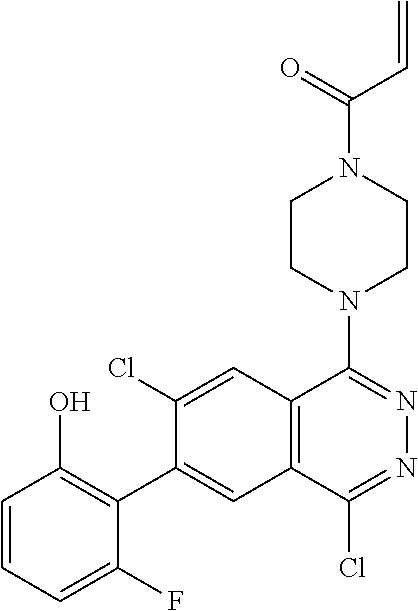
C1CN(C2=NN=C(Cl)C3=C2C=C(Cl)C(C2=C(O)C=CC=C2F)=C3)CCN1C(C=C)=O
